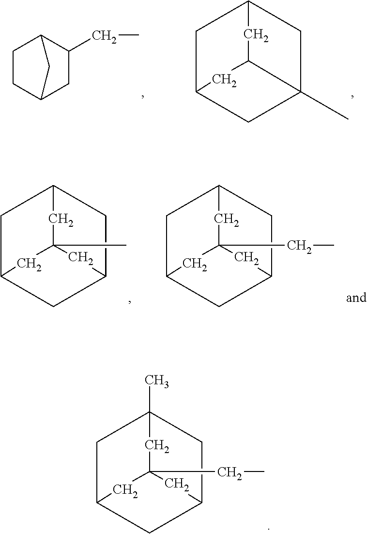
C1CC2CC(CC)C1C2.C1C2CC3(C)CC1CC3C2.C1C2CC3CC1CC(C)(C2)C3.C1C2CC3CC1CC(CC)(C2)C3.C1C2CC3CC1(C)CC(CC)(C2)C3
